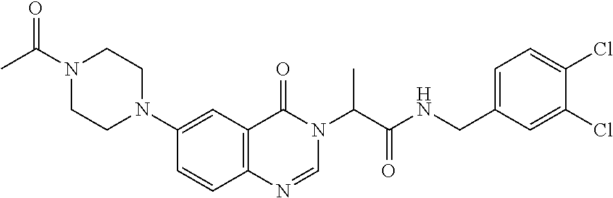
C1=CC2=C(C=C1N1CCN(C(=O)C)CC1)C(=O)N(C(C(NCC1=CC=C(Cl)C(Cl)=C1)=O)C)C=N2
